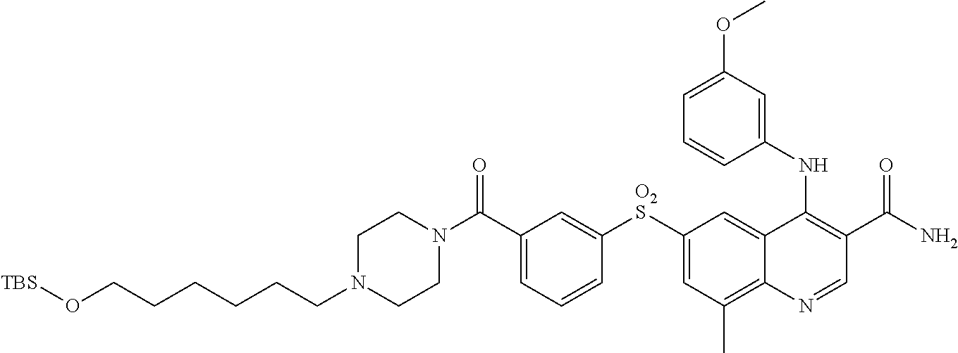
[TBS]OCCCCCCN1CCN(C(C2=CC=CC([O2S]C3=CC(C)=C4C(=C3)C(NC3=CC(OC)=CC=C3)=C(C(N)=O)C=N4)=C2)=O)CC1
